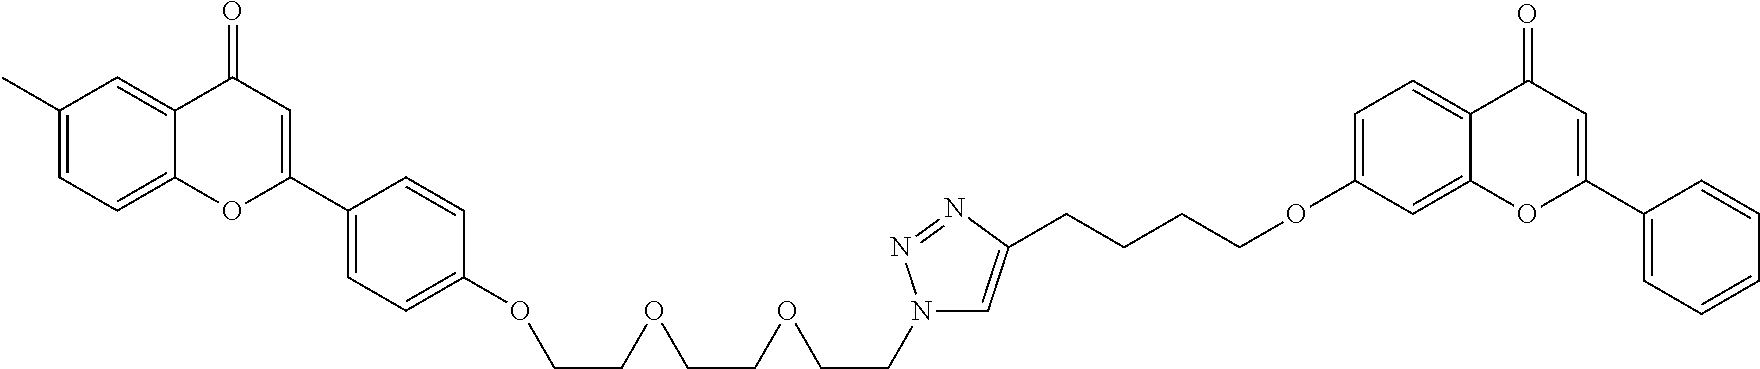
C12=CC=C(C)C=C1C(=O)C=C(C1=CC=C(OCCOCCOCCN3C=C(CCCCOC4=CC=C5C(=C4)OC(C4=CC=CC=C4)=CC5=O)N=N3)C=C1)O2
